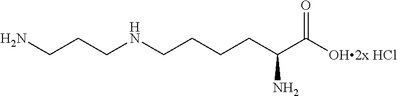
NCCCNCCCCC(C([OH2x HCl])=O)N
